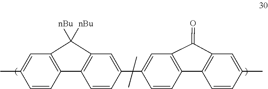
C1=CC2=C(C=C1C)C([nBu])([nBu])C1=C2C=CC(C2=CC3=C(C=C2)C2=C(C=C(C)C=C2)C3=O)=C1
